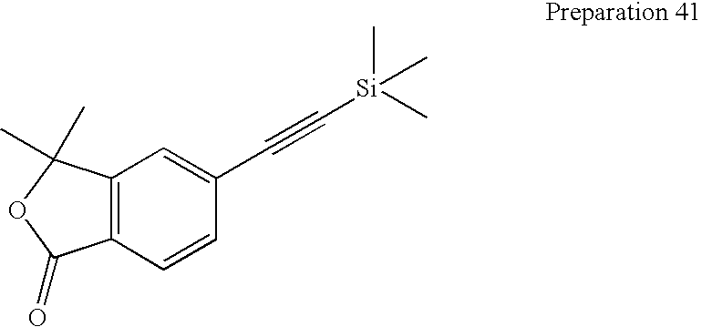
C12=C(C=CC(C#C[Si](C)(C)C)=C1)C(=O)OC2(C)C
